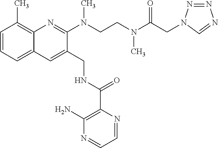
C1=CC=C2C(=C1C)N=C(N(CCN(C(CN1N=NN=C1)=O)C)C)C(CNC(=O)C1=C(N)N=CC=N1)=C2
